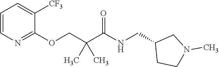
C1=CN=C(OCC(C(NCC2CCN(C)C2)=O)(C)C)C([CF3])=C1
